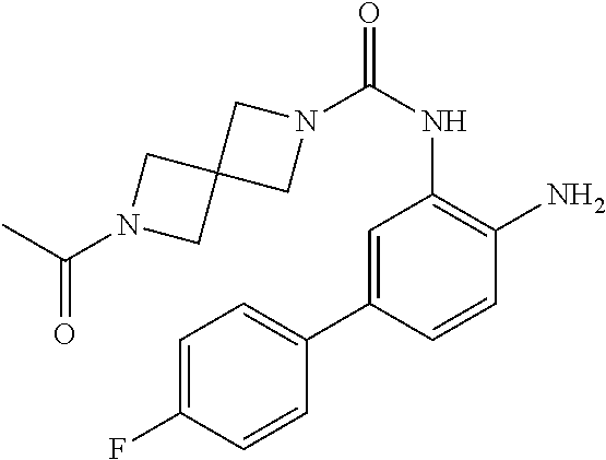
C1=C(C2=CC=C(F)C=C2)C=CC(N)=C1NC(=O)N1CC2(C1)CN(C(C)=O)C2
